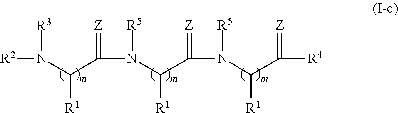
[R2]N([R3])C([R1])C(=[Z])N([R5])C([R1])C(=[Z])N([R5])C([R1])C(=[Z])[R4]
